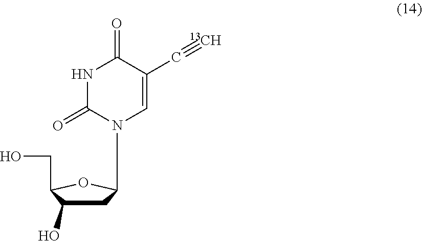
C1C(O)C(CO)OC1N1C=C(C#[13CH])C(=O)NC1=O
